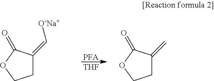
[PFA].[THF].C1C(=C[O-Na+])C(=O)OC1.C1C(=C)C(=O)OC1
